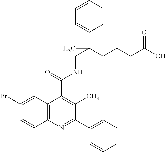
C12=C(N=C(C3=CC=CC=C3)C(C)=C1C(=O)NCC(CCCC(O)=O)(C1=CC=CC=C1)C)C=CC(Br)=C2
